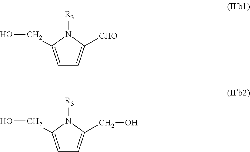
C1=C(CO)N([R3])C([CHO])=C1.C1=C(CO)N([R3])C(CO)=C1
